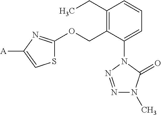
C1(CC)=C(COC2=NC([A])=CS2)C(N2C(=O)N(C)N=N2)=CC=C1
